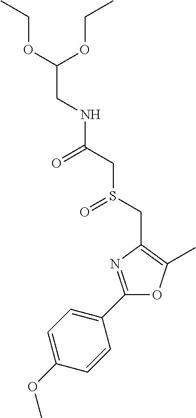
C(C(OCC)OCC)NC(CS(CC1=C(C)OC(C2=CC=C(OC)C=C2)=N1)=O)=O
